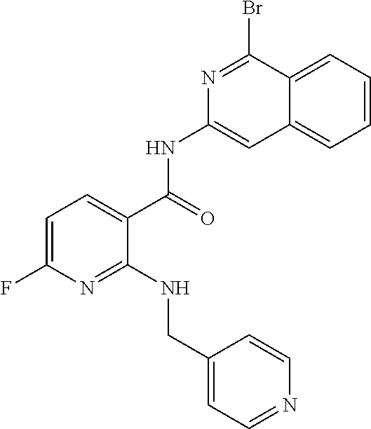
C1=C(F)N=C(NCC2=CC=NC=C2)C(C(=O)NC2=CC3=CC=CC=C3C(Br)=N2)=C1
